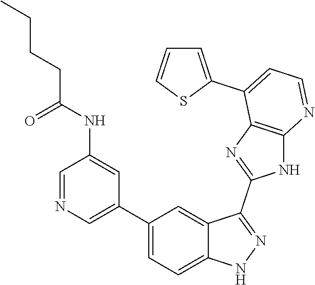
C1=NC=C(C2=CC=C3C(=C2)C(C2=NC4=C(N2)N=CC=C4C2=CC=CS2)=NN3)C=C1NC(CCCC)=O
